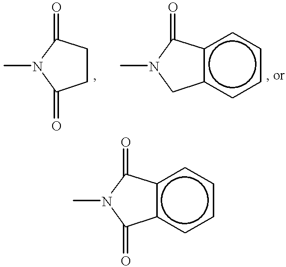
c12c(cccc1)C(=O)N(C)C2=O.C1CC(=O)N(C)C1=O.c12c(cccc1)C(=O)N(C)C2
